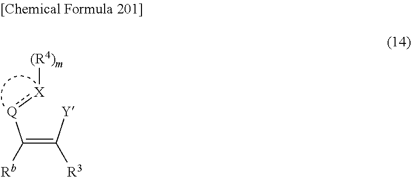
C(=C([Y])[R3])([Q]:[X][(R4)m])[Rb]
